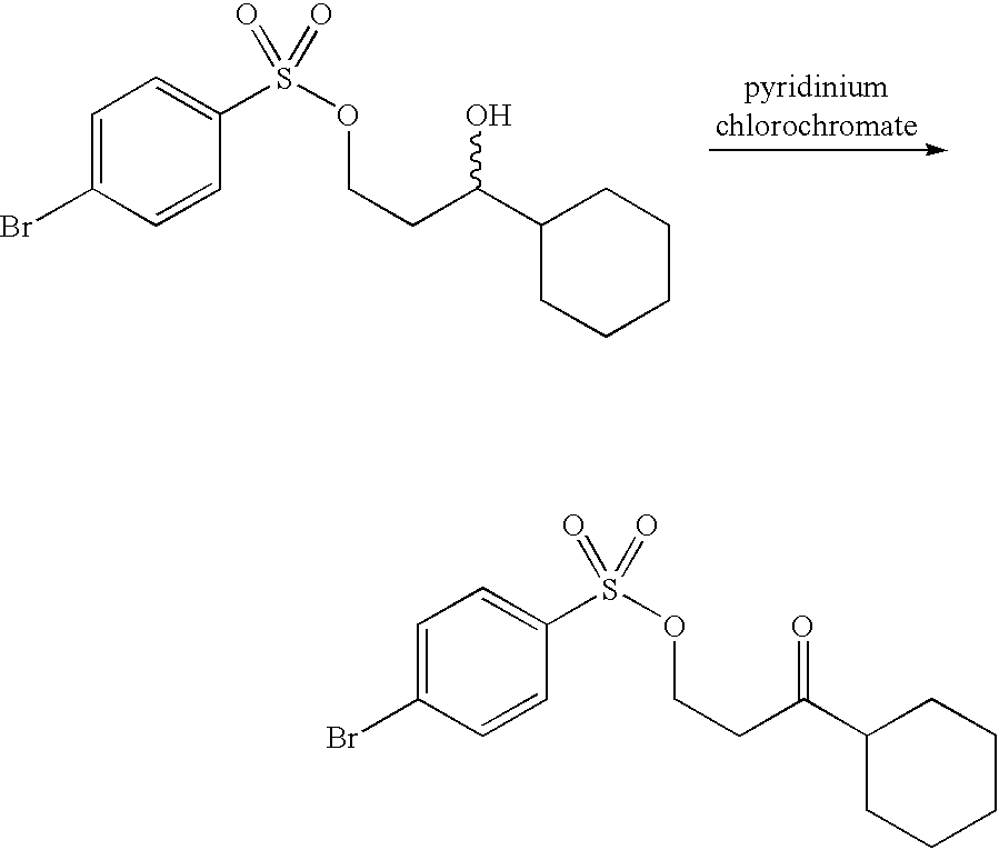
C1=C(Br)C=CC(S(OCCC(C2CCCCC2)=O)(=O)=O)=C1.C1=C(Br)C=CC(S(OCCC(C2CCCCC2)O)(=O)=O)=C1
